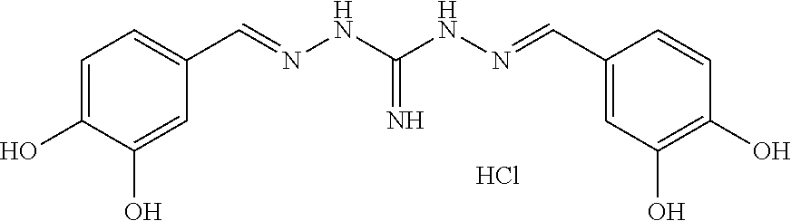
C1=CC(O)=C(O)C=C1C=NNC(NN=CC1=CC=C(O)C(O)=C1)=N.Cl
